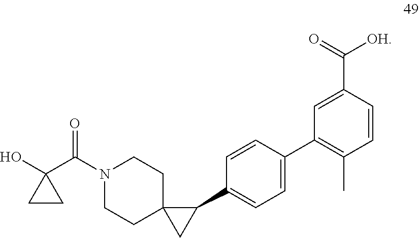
N1(C(C2(O)CC2)=O)CCC2(CC1)CC2C1=CC=C(C2=C(C)C=CC(C(=O)[OH])=C2)C=C1
